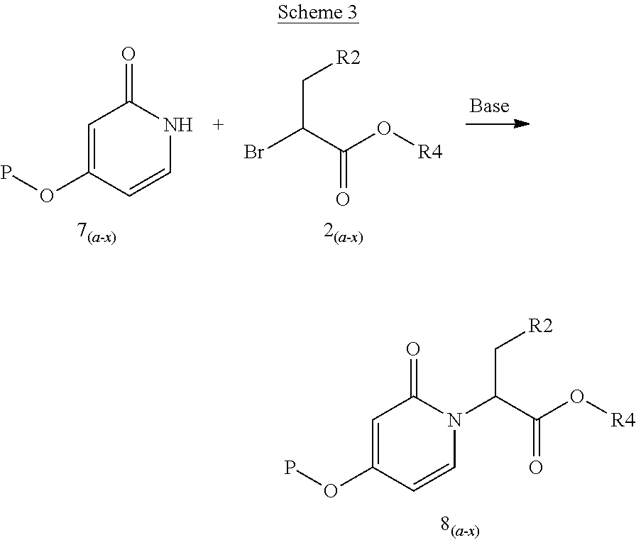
C1=C(OP)C=CNC1=O.O=C(C(Br)C[R2])O[R4].O=C(C(C[R2])N1C=CC(OP)=CC1=O)O[R4]
